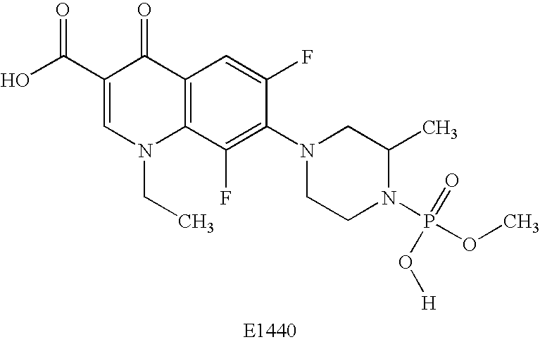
C1(C(O)=O)=CN(CC)C2=C(C1=O)C=C(F)C(N1CCN(P(O[H])(=O)OC)C(C)C1)=C2F
